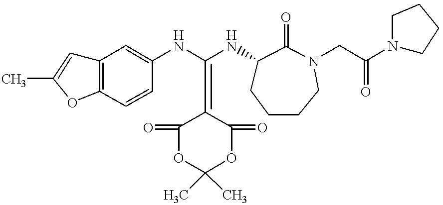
N(C(NC1CCCCN(CC(N2CCCC2)=O)C1=O)=C1C(=O)OC(C)(C)OC1=O)C1=CC2=C(C=C1)OC(C)=C2
